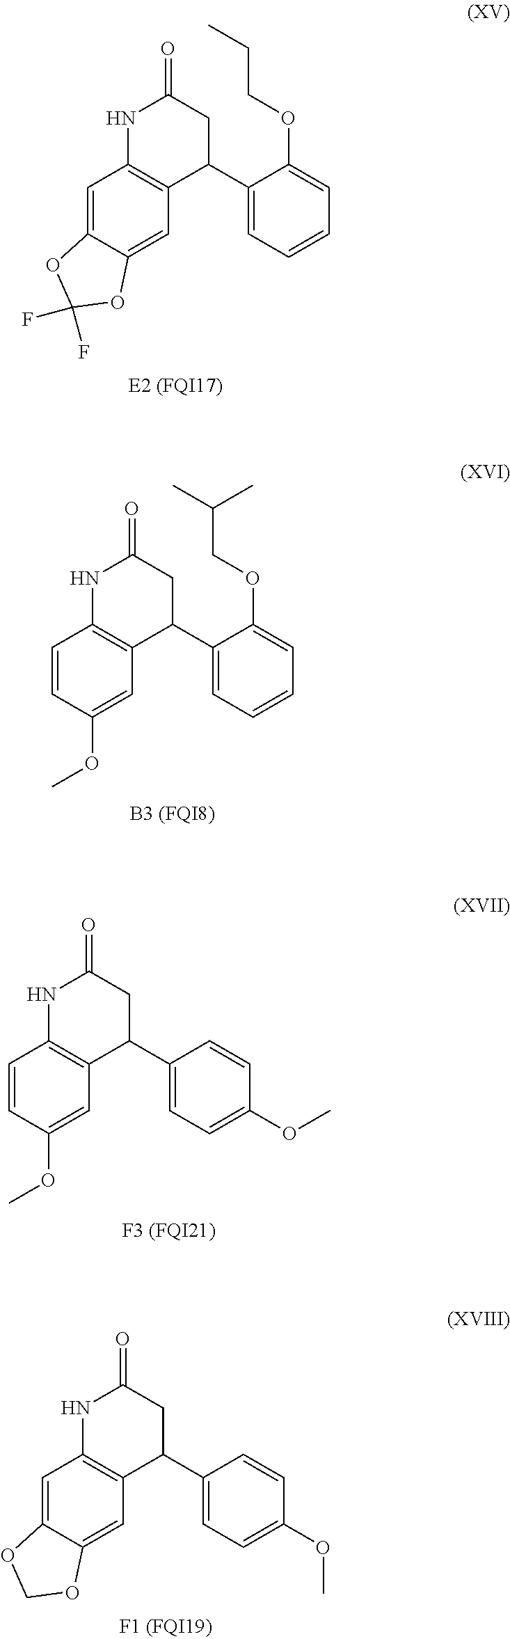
C1=C2C(=CC3=C1NC(=O)CC3C1=CC=CC=C1OCCC)OC(F)(F)O2.C1=CC(OC)=CC2=C1NC(=O)CC2C1=CC=CC=C1OCC(C)C.C1=CC(OC)=CC2=C1NC(=O)CC2C1=CC=C(OC)C=C1.C1=C2C(=CC3=C1NC(=O)CC3C1=CC=C(OC)C=C1)OCO2
